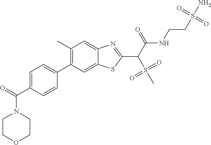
C1(C)=C(C2=CC=C(C(N3CCOCC3)=O)C=C2)C=C2C(=C1)N=C(C(S(C)(=O)=O)C(=O)NCCS(N)(=O)=O)S2
